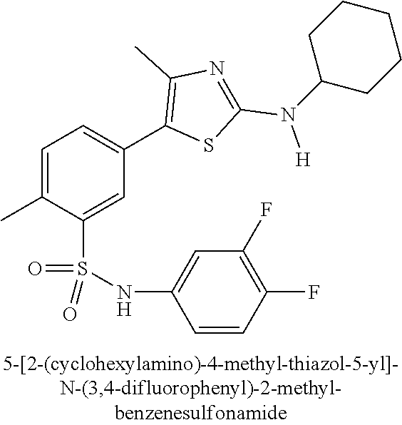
C1=C(C)C(S(NC2=CC(F)=C(F)C=C2)(=O)=O)=CC(C2=C(C)N=C(N([H])C3CCCCC3)S2)=C1
